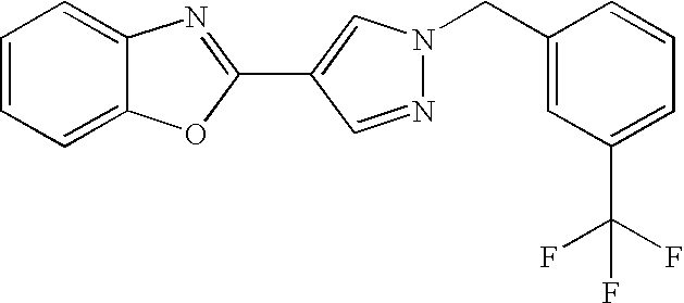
N1=CC(C2=NC3=CC=CC=C3O2)=CN1CC1=CC(C(F)(F)F)=CC=C1
